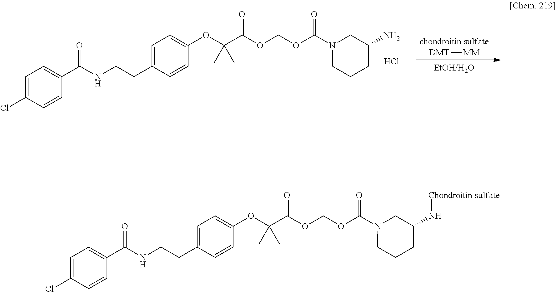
C1=C(Cl)C=CC(C(NCCC2=CC=C(OC(C(=O)OCOC(=O)N3CC(N[Chondroitin sulfate])CCC3)(C)C)C=C2)=O)=C1.C1=C(Cl)C=CC(C(NCCC2=CC=C(OC(C(=O)OCOC(=O)N3CC(N)CCC3)(C)C)C=C2)=O)=C1.Cl.[chondroitin sulfate].[DMT][MM].[EtOH/H2O]
